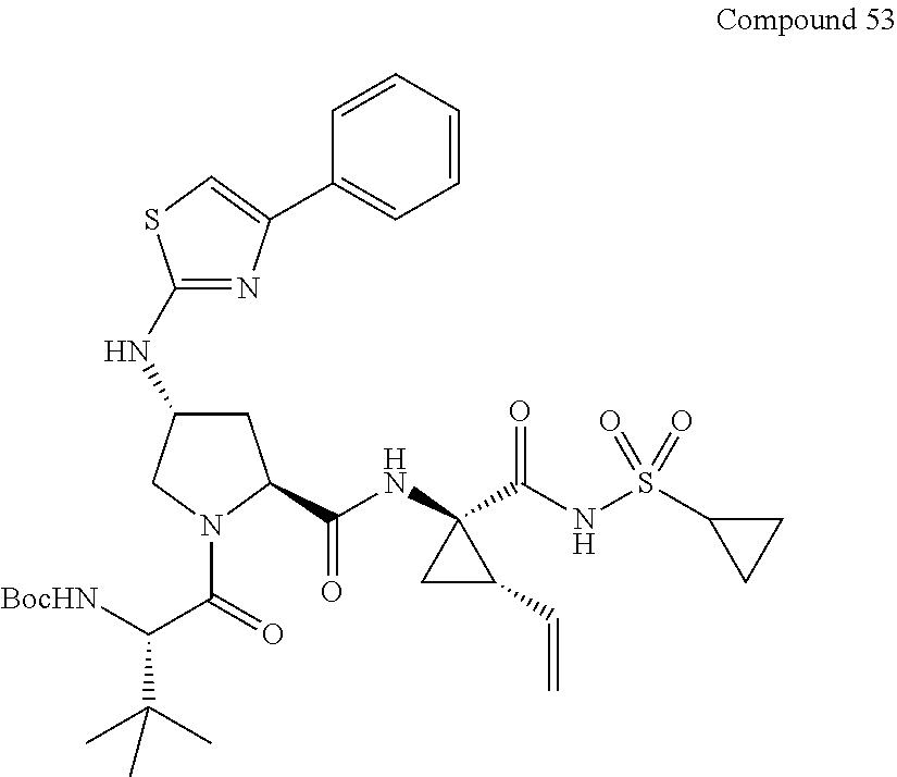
N1=C(NC2CC(C(NC3(C(NS(C4CC4)(=O)=O)=O)CC3C=C)=O)N(C(=O)C([BocHN])C(C)(C)C)C2)SC=C1C1=CC=CC=C1
